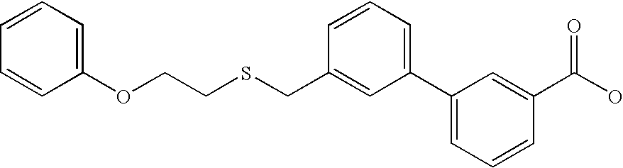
C(C1=CC(C2=CC=CC(C(=O)O)=C2)=CC=C1)SCCOC1=CC=CC=C1
